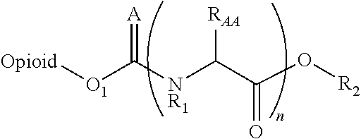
[O1](C([NR1]C(C(O[R2])=O)[RAA])=[A])[Opioid]
